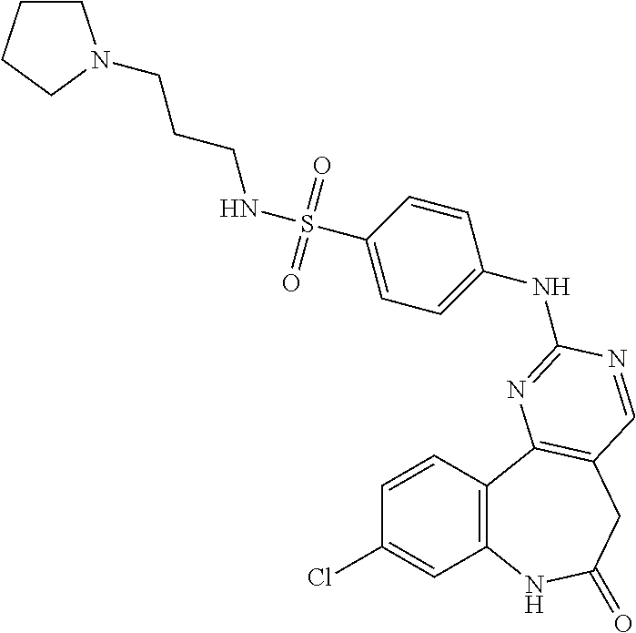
C1(Cl)=CC2=C(C=C1)C1=C(CC(=O)N2)C=NC(NC2=CC=C(S(NCCCN3CCCC3)(=O)=O)C=C2)=N1
